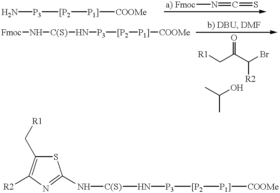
N[P3][[P2][P1]][COOMe].[Fmoc]N=C=S.[Fmoc]N[C(S)]N[P3][[P2][P1]][COOMe].[R1]CC(C([R2])Br)=O.CC(O)C.S1C(C[R1])=C([R2])N=C1N[C(S)]N[P3][[P2][P1]][COOMe]
